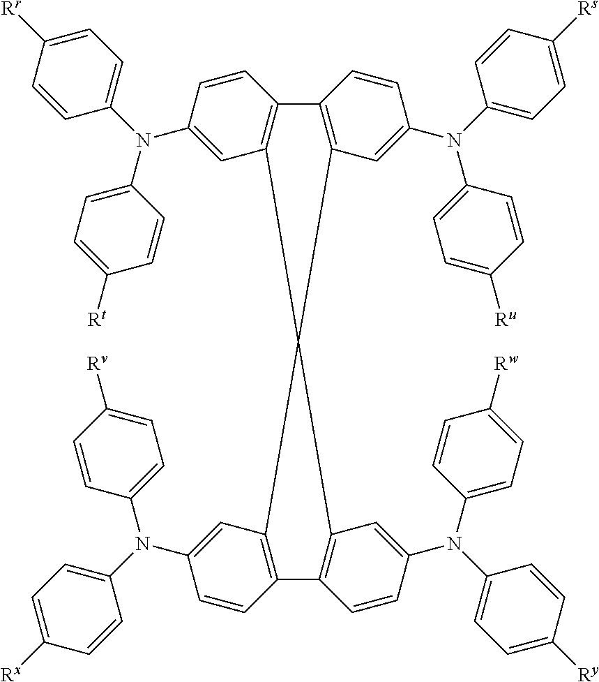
C1=CC(N(C2=CC=C([Rr])C=C2)C2=CC=C([Rt])C=C2)=CC2=C1C1=C(C=C(N(C3=CC=C([Rs])C=C3)C3=CC=C([Ru])C=C3)C=C1)C21C2=C(C=CC(N(C3=CC=C([Rx])C=C3)C3=CC=C([Rv])C=C3)=C2)C2=C1C=C(N(C1=CC=C([Ry])C=C1)C1=CC=C([Rw])C=C1)C=C2
